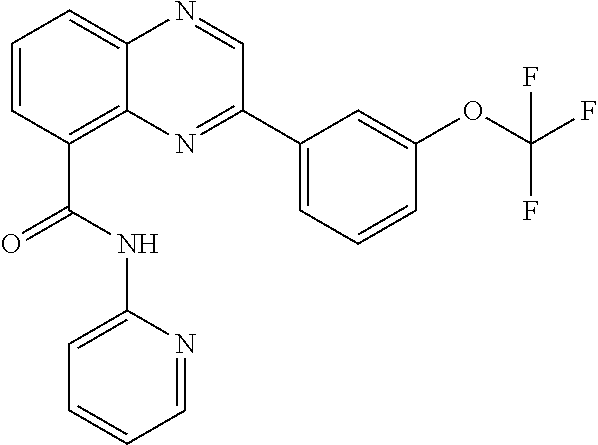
C1=CC(C(NC2=CC=CC=N2)=O)=C2C(=C1)N=CC(C1=CC=CC(OC(F)(F)F)=C1)=N2
